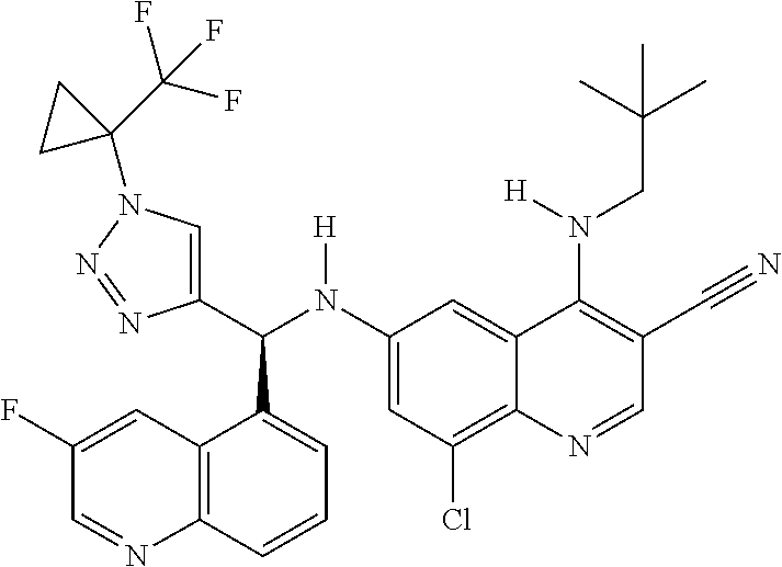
C1(N(C(C2=CN(C3(C(F)(F)F)CC3)N=N2)C2=CC=CC3=C2C=C(F)C=N3)[H])=CC(Cl)=C2C(=C1)C(N(CC(C)(C)C)[H])=C(C#N)C=N2
